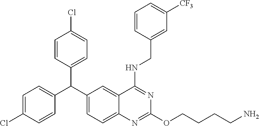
C1=C(Cl)C=CC(C(C2=CC=C3C(=C2)C(NCC2=CC([CF3])=CC=C2)=NC(OCCCCN)=N3)C2=CC=C(Cl)C=C2)=C1
